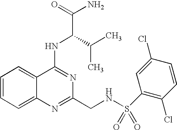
C1=CC=C2C(=C1)C(NC(C(C)C)C(N)=O)=NC(CNS(=O)(=O)C1=C(Cl)C=CC(Cl)=C1)=N2
